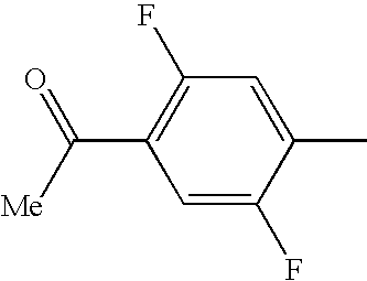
C1=C(F)C(C)=CC(F)=C1C([Me])=O
